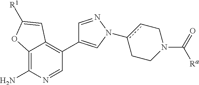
C12=C(N)N=CC(C3=CN(c4cCN(C(=O)[Ra])CC4)N=C3)=C1C=C([R1])O2
